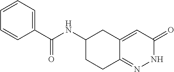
C1=CC=C(C(NC2CCC3=NNC(=O)C=C3C2)=O)C=C1
